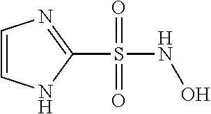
C1=CNC(S(=O)(=O)NO)=N1
